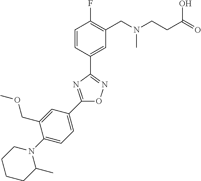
C1=CC(C2=NOC(C3=CC=C(N4CCCCC4C)C(COC)=C3)=N2)=CC(CN(CCC(O)=O)C)=C1F
